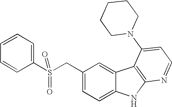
C1(CS(C2=CC=CC=C2)(=O)=O)=CC=C2C(=C1)C1=C(N2)N=CC=C1N1CCCCC1
